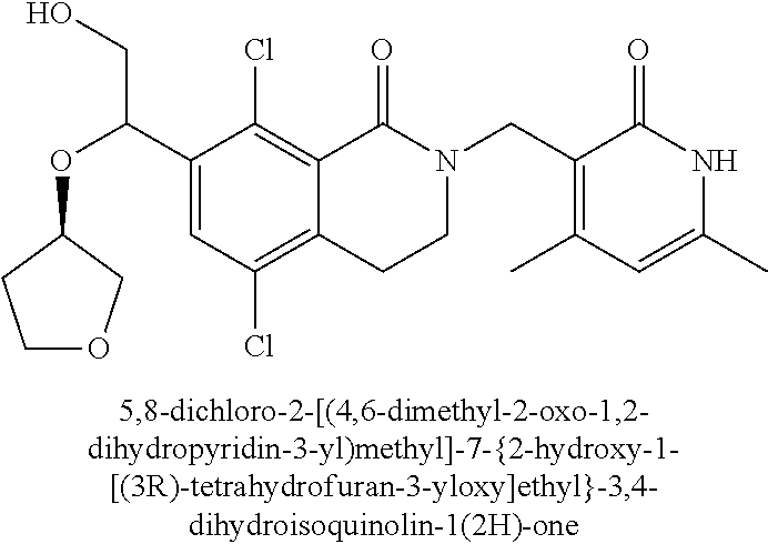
C1(C(OC2COCC2)CO)=CC(Cl)=C2C(=C1Cl)C(=O)N(CC1=C(C)C=C(C)NC1=O)CC2
